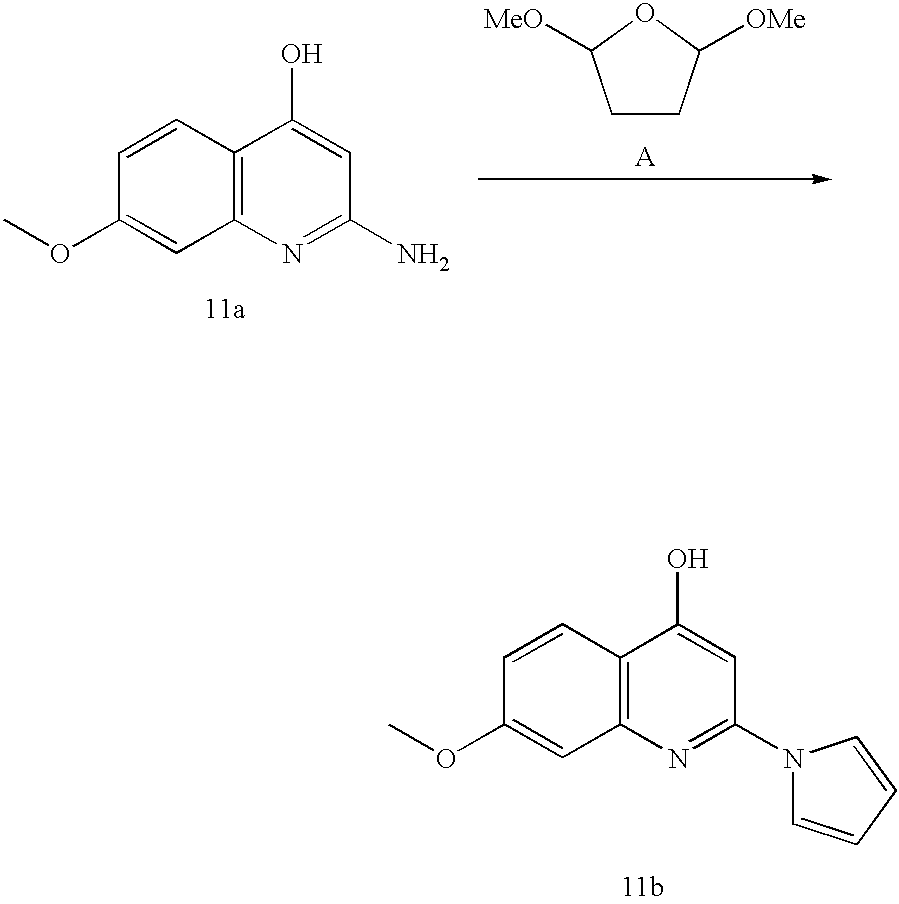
COC1=CC2=C(C=C1)C(O)=CC(N)=N2.C1CC([OMe])OC1[MeO].[A].COC1=CC2=C(C=C1)C(O)=CC(N1C=CC=C1)=N2
